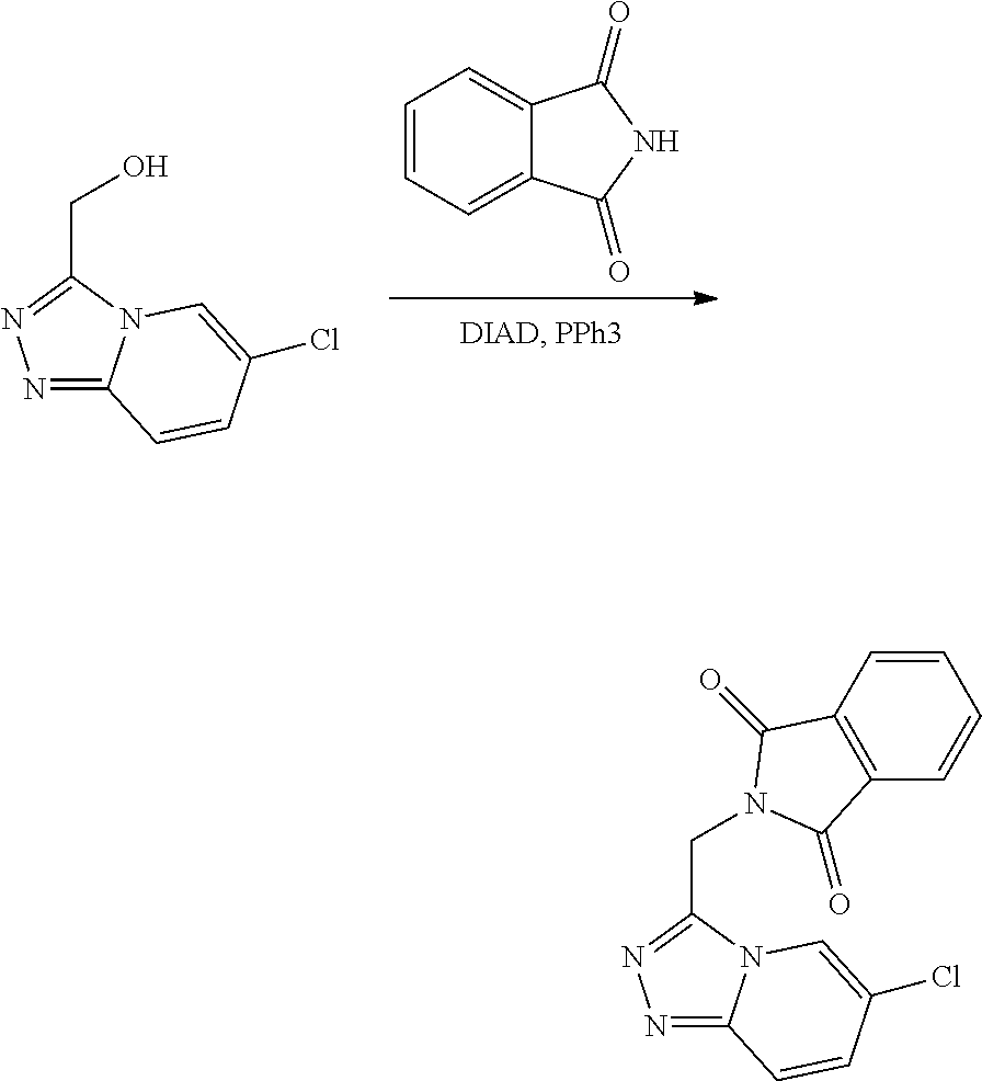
C1=CC=C2C(=C1)C(=O)NC2=O.N1=C2N(C(CO)=N1)C=C(Cl)C=C2.N1=C2N(C(CN3C(=O)C4=C(C3=O)C=CC=C4)=N1)C=C(Cl)C=C2
